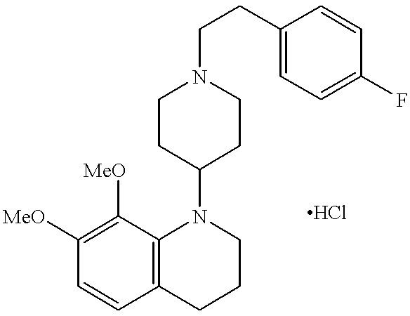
C1([MeO])=C([MeO])C2=C(C=C1)CCCN2C1CCN(CCC2=CC=C(F)C=C2)CC1
